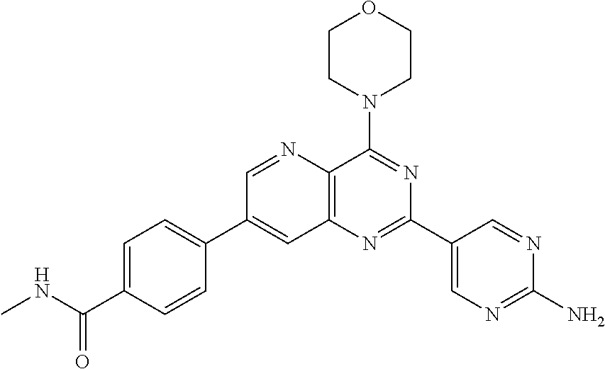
C1=C(C(NC)=O)C=CC(C2=CC3=C(N=C2)C(N2CCOCC2)=NC(C2=CN=C(N)N=C2)=N3)=C1
